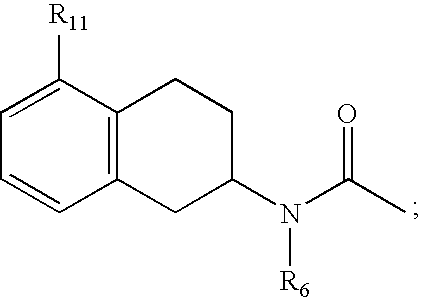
C12=C(C([R11])=CC=C1)CCC(N(C(C)=O)[R6])C2
